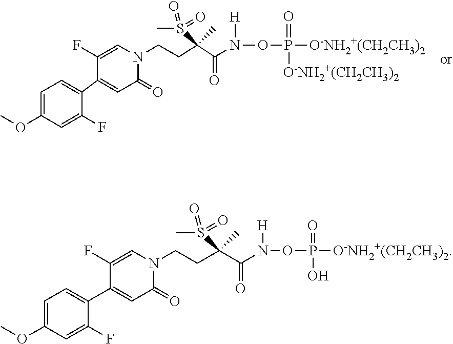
C1=C(OC)C=C(F)C(C2=CC(=O)N(CCC(C(N([H])OP(=O)([O-NH2+(CH2CH3)2])[O-NH2+(CH2CH3)2])=O)(S(C)(=O)=O)C)C=C2F)=C1.C1=C(OC)C=C(F)C(C2=CC(=O)N(CCC(C(N([H])OP(=O)(O)[O-NH2+(CH2CH3)2])=O)(S(C)(=O)=O)C)C=C2F)=C1
